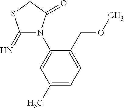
C1(COC)=CC=C(C)C=C1N1C(=N)SCC1=O
